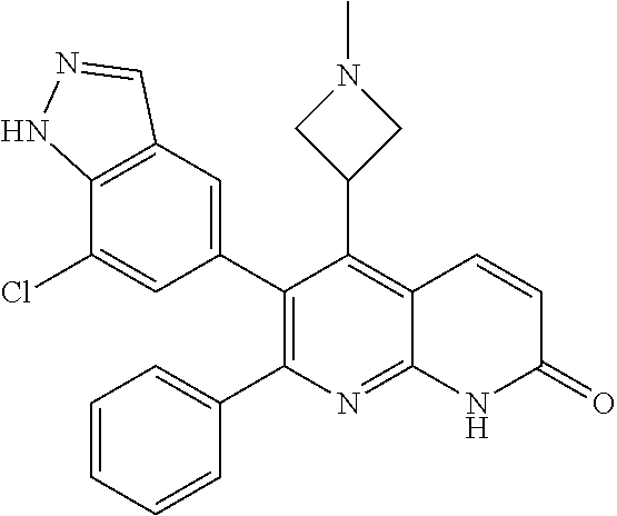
C12=C(C=C(C3=C(C4=CC=CC=C4)N=C4C(=C3C3CN(C)C3)C=CC(=O)N4)C=C1Cl)C=NN2
